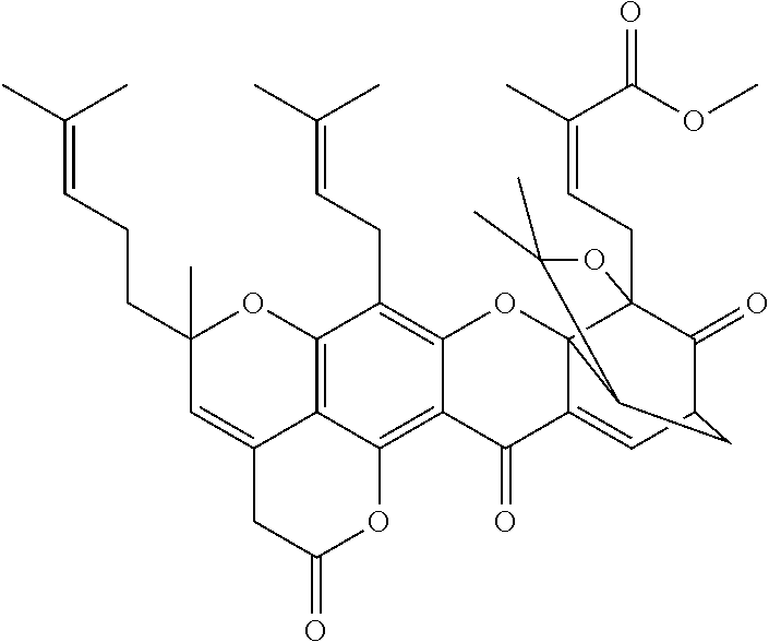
C12=C3C(=C4C(=C1CC=C(C)C)OC15C(=CC6C(=O)C1(CC=C(C(=O)OC)C)OC(C)(C)C5C6)C4=O)OC(=O)CC3=CC(CCC=C(C)C)(C)O2
